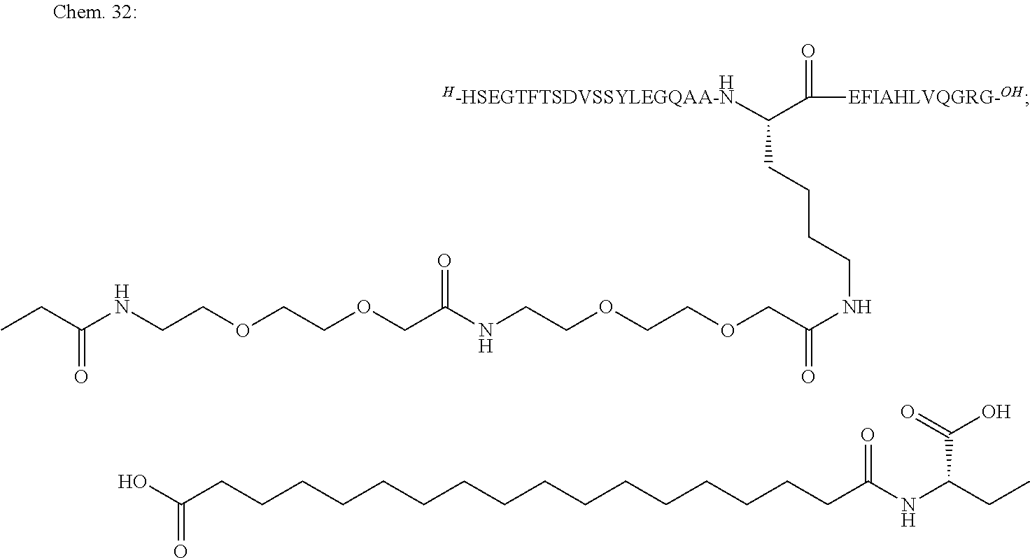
C(CCCCCCCCCCCCCCCCC(NC(C(O)=O)CC)=O)(O)=O.C(OCC(=O)NCCOCCOCC(=O)NCCCCC(C([EFIAHLVQGRG-OH])=O)[H-HSEGTFTSDVSSYLEGQAA-N])COCCNC(CC)=O.[H]
